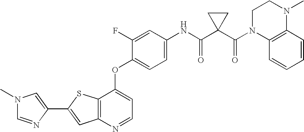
C12=C(SC(C3=CN(C)C=N3)=C1)C(OC1=CC=C(NC(C3(C(N4C5=C(C=CC=C5)N(C)CC4)=O)CC3)=O)C=C1F)=CC=N2
